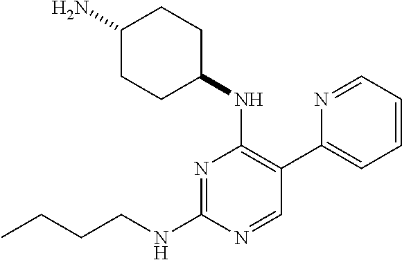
N1=C(NCCCC)N=CC(C2=CC=CC=N2)=C1NC1CCC(N)CC1
